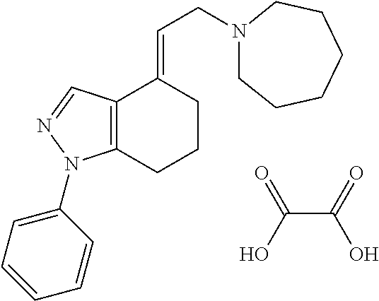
N1(CC=C2CCCC3=C2C=NN3C2=CC=CC=C2)CCCCCC1.C(C(=O)O)(=O)O
